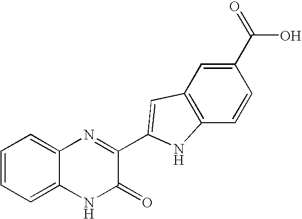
C1=C2C(=CC=C1)N=C(C1=CC3=C(C=CC(C(=O)O)=C3)N1)C(=O)N2
